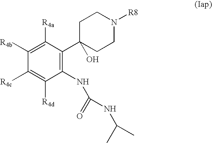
C1([R4b])=C([R4a])C(C2(O)CCN([R8])CC2)=C(NC(=O)NC(C)C)C([R4d])=C1[R4c]
